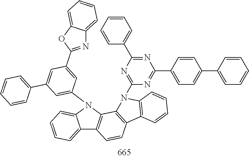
C12=CC=CC=C1N(C1=CC(C3=CC=CC=C3)=CC(C3=NC4=CC=CC=C4O3)=C1)C1=C2C=CC2=C1N(C1=NC(C3=CC=CC=C3)=NC(C3=CC=C(C4=CC=CC=C4)C=C3)=N1)C1=C2C=CC=C1
